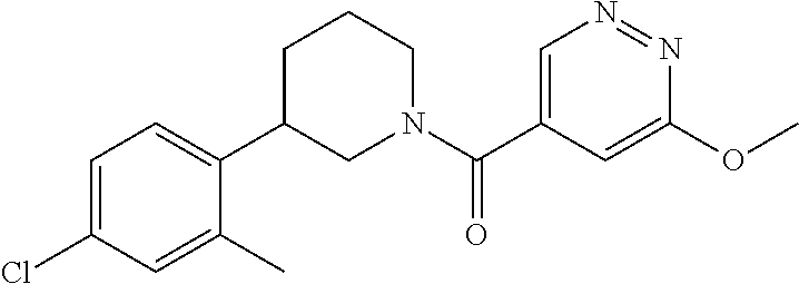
C1=C(Cl)C=C(C)C(C2CN(C(C3=CN=NC(OC)=C3)=O)CCC2)=C1
